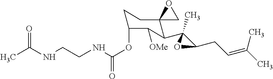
O(C1CCC2(C(C3(C)C(CC=C(C)C)O3)C1[OMe])CO2)C(NCCNC(C)=O)=O
